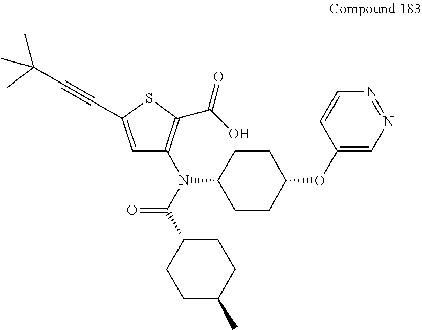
C1C(C(=O)N(C2=C(C(O)=O)SC(C#CC(C)(C)C)=C2)C2CCC(OC3=CN=NC=C3)CC2)CCC(C)C1
